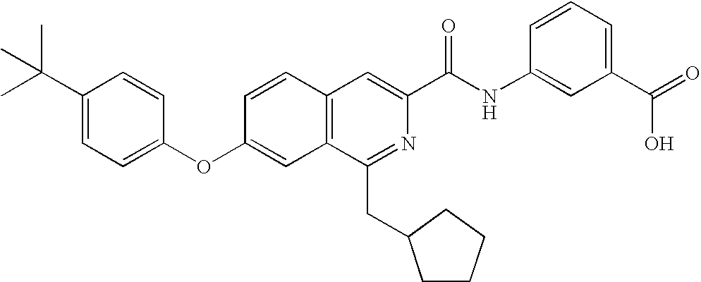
C1=CC(OC2=CC=C(C(C)(C)C)C=C2)=CC2=C1C=C(C(NC1=CC(C(=O)O)=CC=C1)=O)N=C2CC1CCCC1
